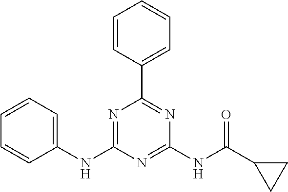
C1(NC2=NC(C3=CC=CC=C3)=NC(NC(=O)C3CC3)=N2)=CC=CC=C1
